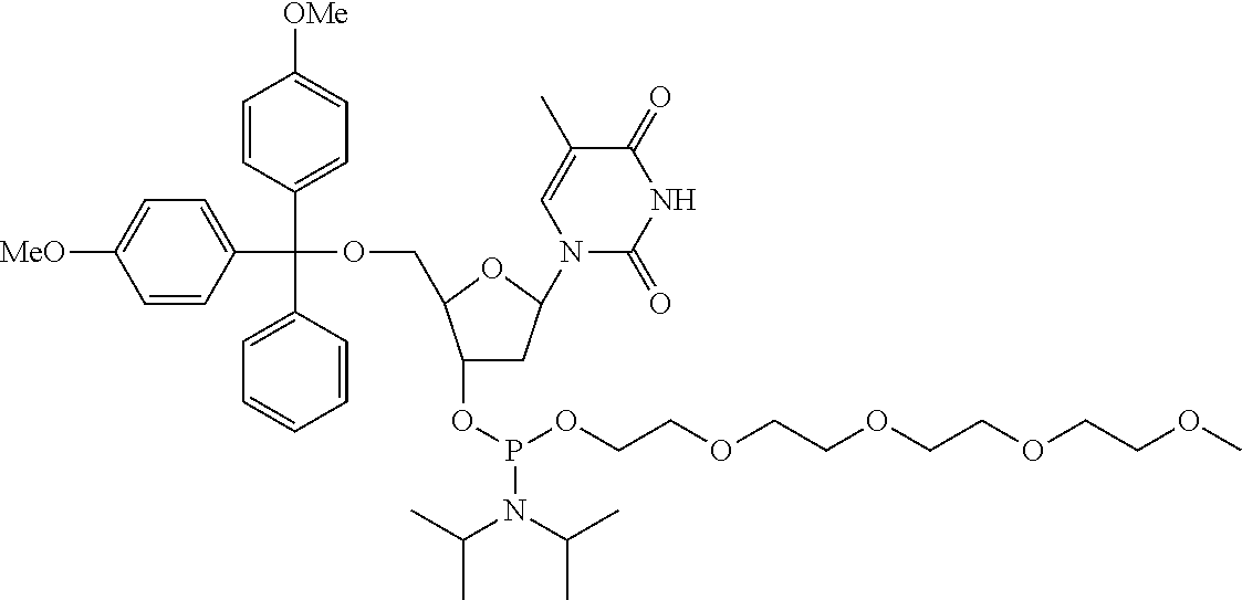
C1(OP(N(C(C)C)C(C)C)OCCOCCOCCOCCOC)CC(N2C(=O)NC(=O)C(C)=C2)OC1COC(C1=CC=C([OMe])C=C1)(C1=CC=CC=C1)C1=CC=C([MeO])C=C1
